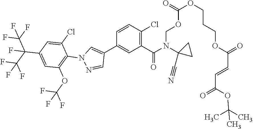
C(OCN(C(C1=C(Cl)C=CC(C2=CN(C3=C(OC(F)(F)F)C=C(C(C(F)(F)F)(C(F)(F)F)F)C=C3Cl)N=C2)=C1)=O)C1(C#N)CC1)(OCCCOC(C=CC(OC(C)(C)C)=O)=O)=O
